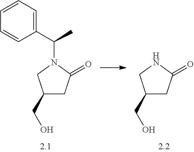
C1(C(N2CC(CO)CC2=O)C)=CC=CC=C1.N1CC(CO)CC1=O
